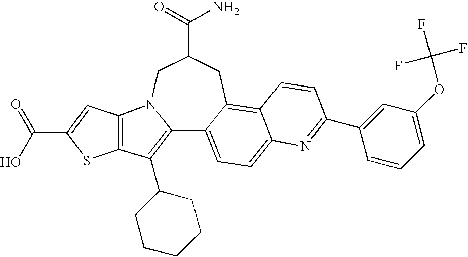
C12=C(C3CCCCC3)C3=C(N1CC(C(=O)N)CC1=C4C(=CC=C21)N=C(C1=CC(OC(F)(F)F)=CC=C1)C=C4)C=C(C(=O)O)S3
